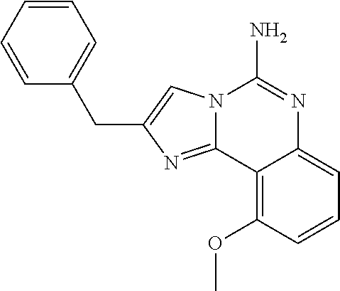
N12C(=NC(CC3=CC=CC=C3)=C1)C1=C(OC)C=CC=C1N=C2N
